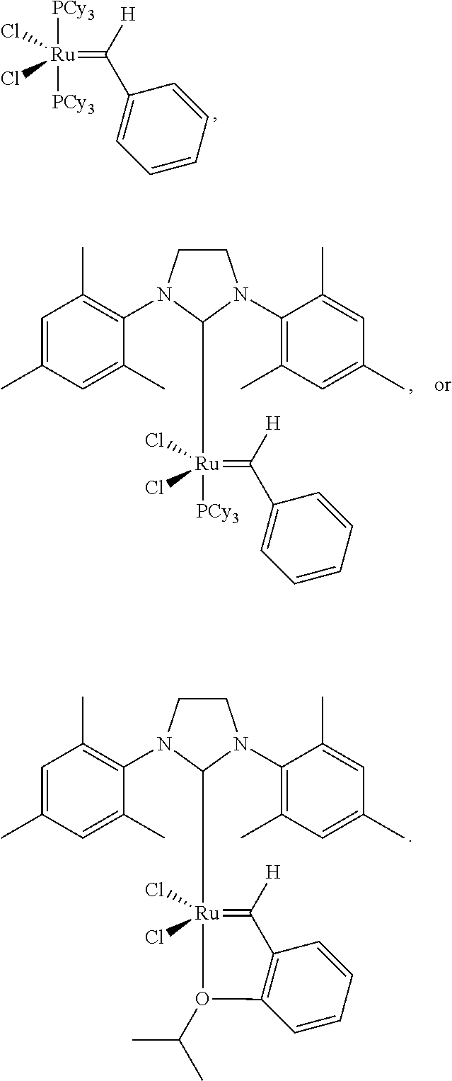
[PCy3][Ru](=C(C1=CC=CC=C1)[H])(Cl)(Cl)[PCy3].C([Ru](=C(C1=CC=CC=C1)[H])(Cl)(Cl)[PCy3])CC1N(C2=C(C)C=C(C)C=C2C)CCN1C1=C(C)C=C(C)C=C1C.C([Ru]1(Cl)(Cl)=C([H])C2=C(C=CC=C2)O1C(C)C)CC1N(C2=C(C)C=C(C)C=C2C)CCN1C1=C(C)C=C(C)C=C1C
